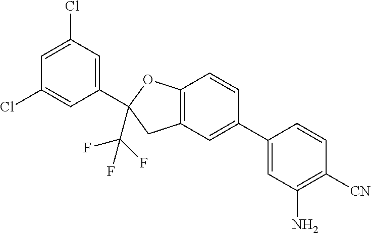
C1(C2=CC(Cl)=CC(Cl)=C2)(C(F)(F)F)CC2=C(O1)C=CC(C1=CC(N)=C([CN])C=C1)=C2
